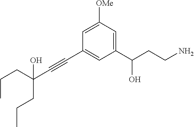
C1(C#CC(CCC)(CCC)O)=CC(C(CCN)O)=CC([OMe])=C1
